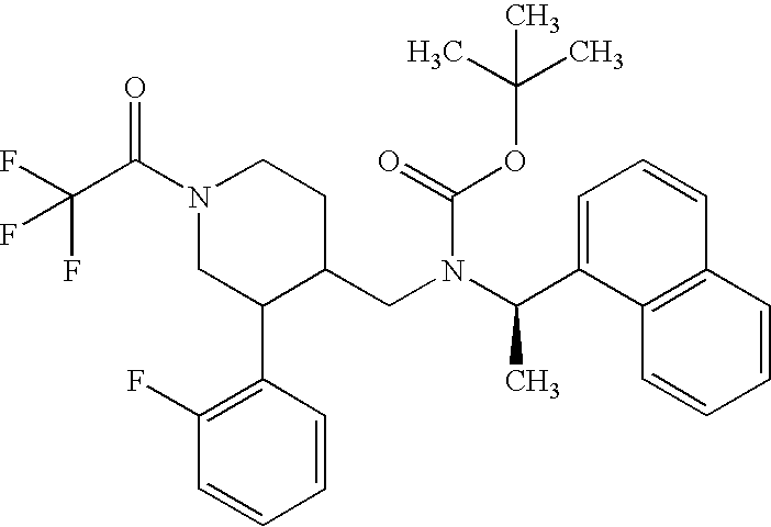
C(F)(C(N1CC(C2=C(F)C=CC=C2)C(CN(C(C)C2=CC=CC3=C2C=CC=C3)C(=O)OC(C)(C)C)CC1)=O)(F)F
